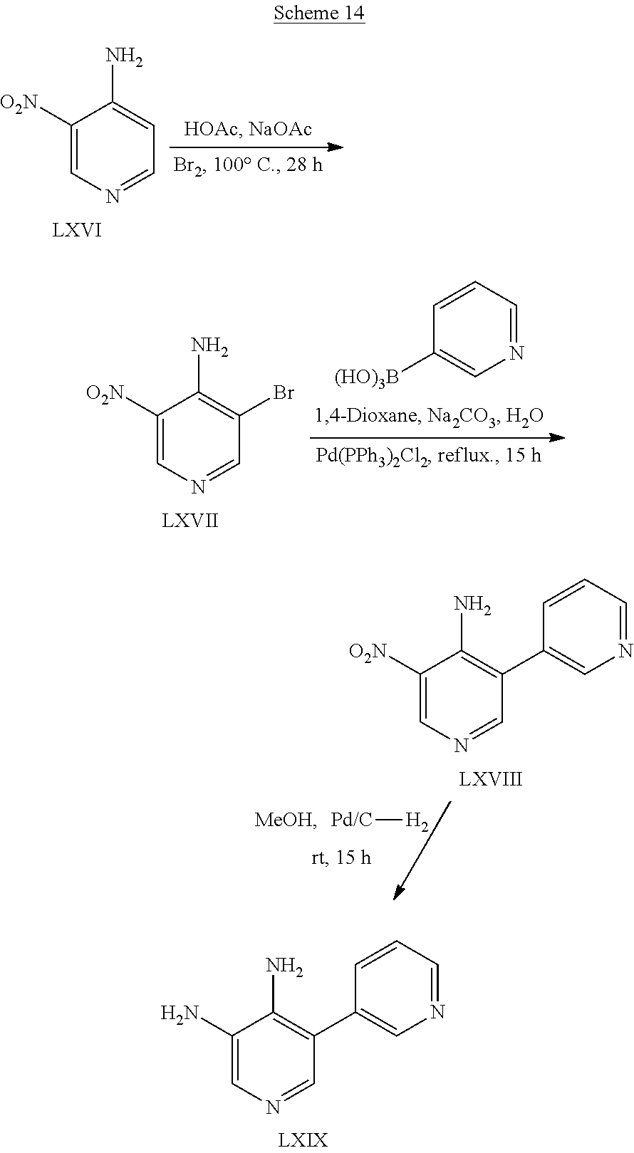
C1([O2N])=CN=CC=C1N.C1([O2N])=CN=CC(Br)=C1N.N1=CC=CC([(HO)3B])=C1.[Pd/C][H2].C1([O2N])=CN=CC(C2=CN=CC=C2)=C1N.C1(N)=CN=CC(C2=CN=CC=C2)=C1N
